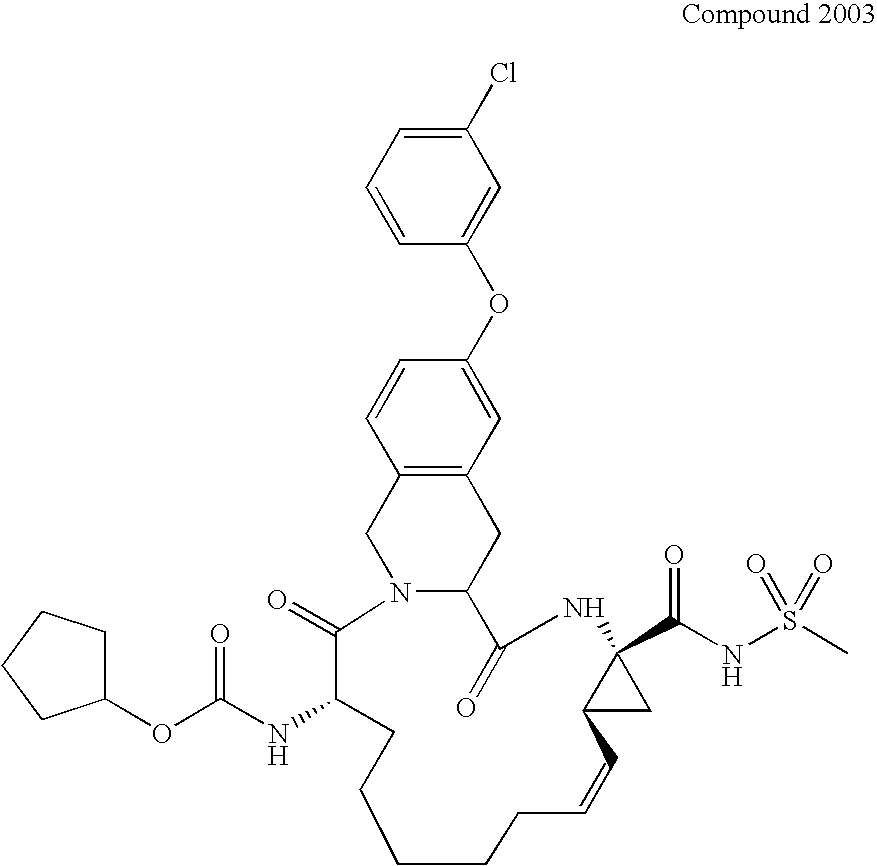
C1=CC=C(Cl)C=C1OC1=CC2=C(C=C1)CN1C(C2)C(=O)NC2(C(NS(C)(=O)=O)=O)CC2C=CCCCCCC(NC(=O)OC2CCCC2)C1=O
